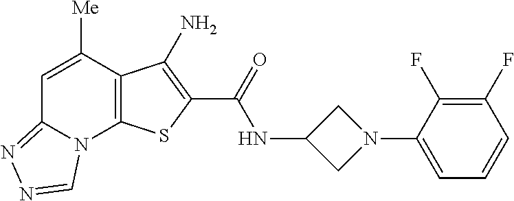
N(C(=O)C1=C(N)C2=C(N3C(=NN=C3)C=C2[Me])S1)C1CN(C2=CC=CC(F)=C2F)C1
